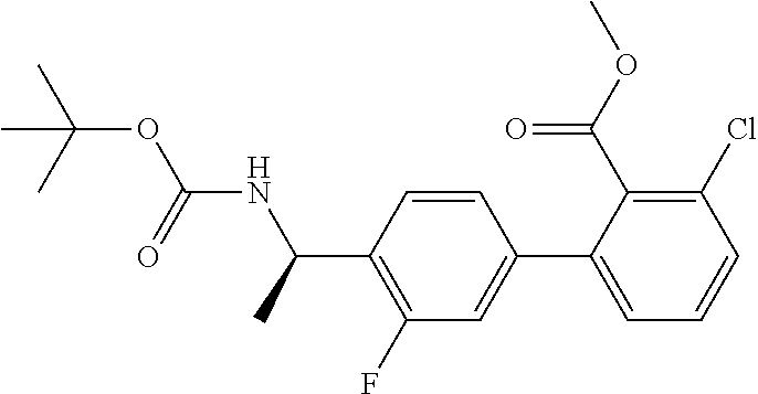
C(C1=C(Cl)C=CC=C1C1=CC(F)=C(C(C)NC(OC(C)(C)C)=O)C=C1)(OC)=O
